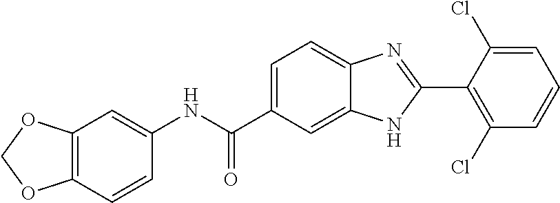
C1(NC(C2=CC=C3C(=C2)NC(C2=C(Cl)C=CC=C2Cl)=N3)=O)=CC2=C(C=C1)OCO2
